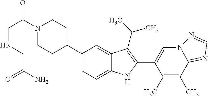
N1(C(CNCC(=O)N)=O)CCC(C2=CC=C3C(=C2)C(C(C)C)=C(C2=CN4C(=NC=N4)C(C)=C2C)N3)CC1
